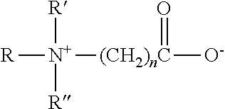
[R][N+]([(CH2)nC]([O-])=O)([R])[R]
